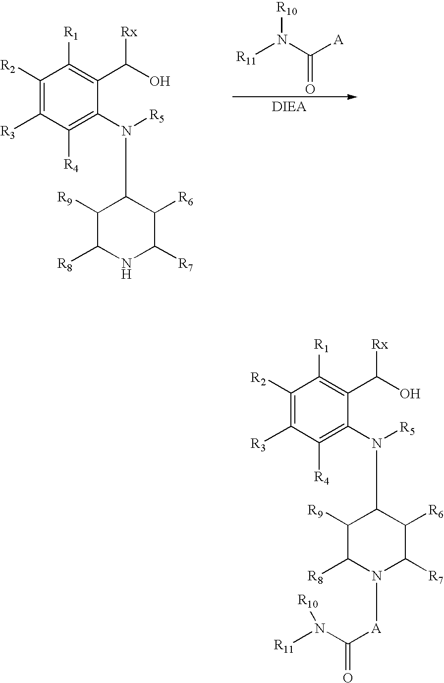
[R11]N(C([A])=O)[R10].C1([R2])=C([R3])C([R4])=C(N([R5])C2C([R9])C([R8])NC([R7])C2[R6])C(C(O)[Rx])=C1[R1].C1([R2])=C([R3])C([R4])=C(N([R5])C2C([R9])C([R8])N([A]C(N([R11])[R10])=O)C([R7])C2[R6])C(C(O)[Rx])=C1[R1]
